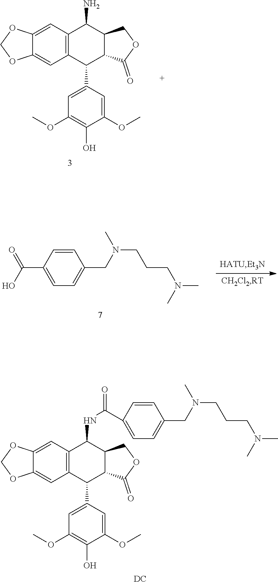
C12=CC3=C(C=C1OCO2)C(C1=CC(OC)=C(O)C(OC)=C1)C1C(C3N)COC1=O.C1=C(C(O)=O)C=CC(CN(CCCN(C)C)C)=C1.C12=CC3=C(C=C1OCO2)C(C1=CC(OC)=C(O)C(OC)=C1)C1C(C3NC(=O)C2=CC=C(CN(CCCN(C)C)C)C=C2)COC1=O.[DC]
